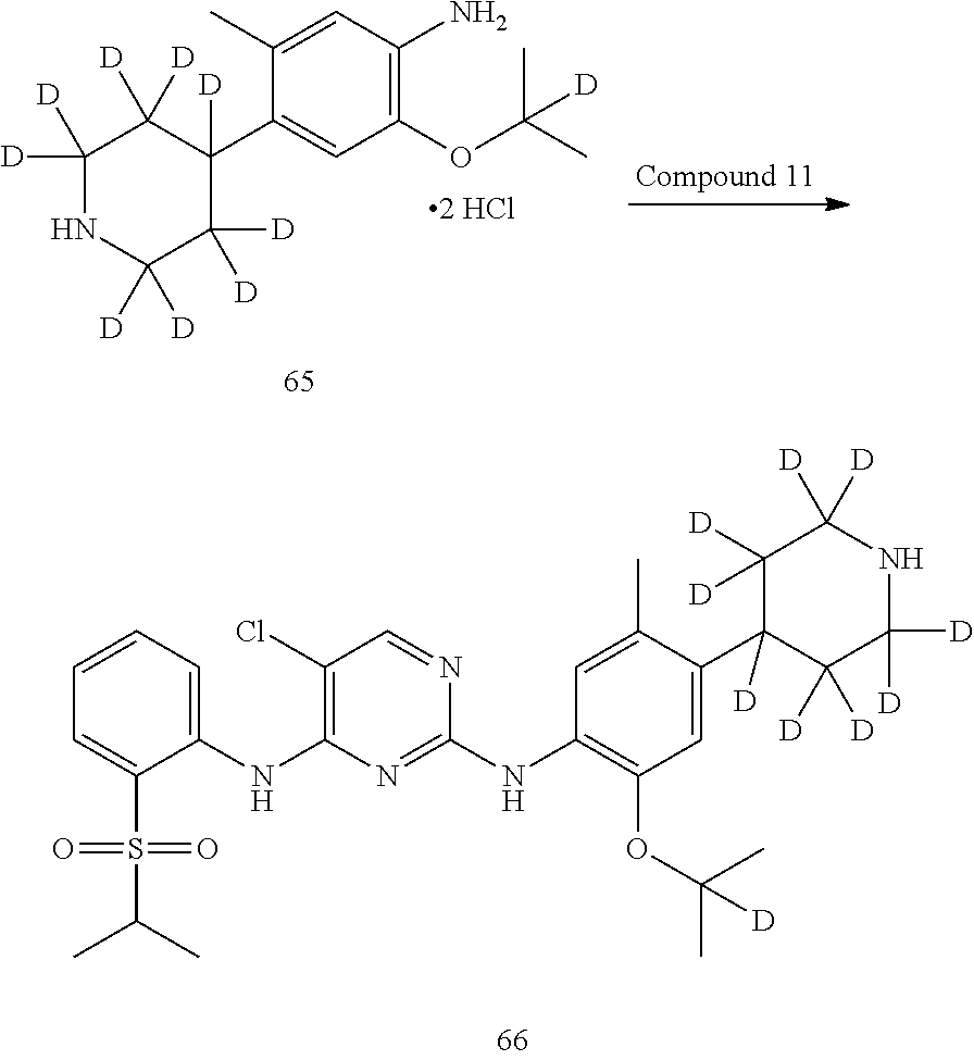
C1([D])([D])NC([D])([D])C([D])([D])C(C2=CC(OC(C)(C)[D])=C(N)C=C2C)([D])C1([D])[D].C1=C(C)C(C2([D])C([D])([D])C([D])([D])NC([D])([D])C2([D])[D])=CC(OC(C)(C)[D])=C1NC1=NC(NC2=CC=CC=C2S(C(C)C)(=O)=O)=C(Cl)C=N1
